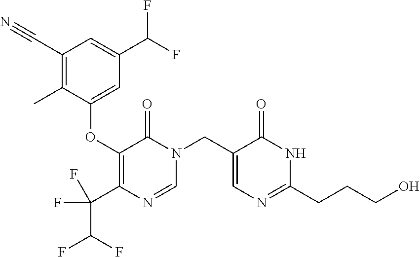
N1(CC2=CN=C(CCCO)NC2=O)C=NC(C(C(F)F)(F)F)=C(OC2=CC(C(F)F)=CC(C#N)=C2C)C1=O
